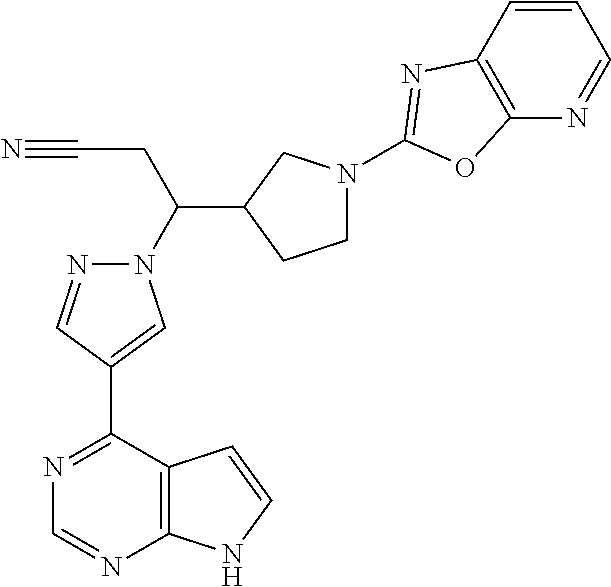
C1(C2=CN(C(CC#N)C3CCN(C4=NC5=C(N=CC=C5)O4)C3)N=C2)=NC=NC2=C1C=CN2
